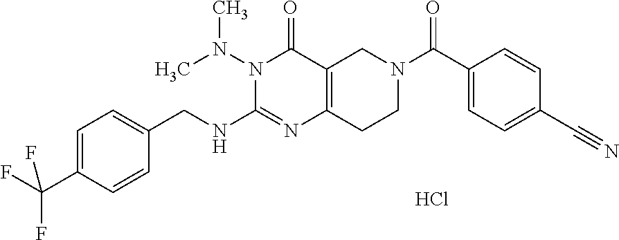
Cl.C1=C(C(F)(F)F)C=CC(CNC2=NC3=C(C(=O)N2N(C)C)CN(C(C2=CC=C(C#N)C=C2)=O)CC3)=C1
